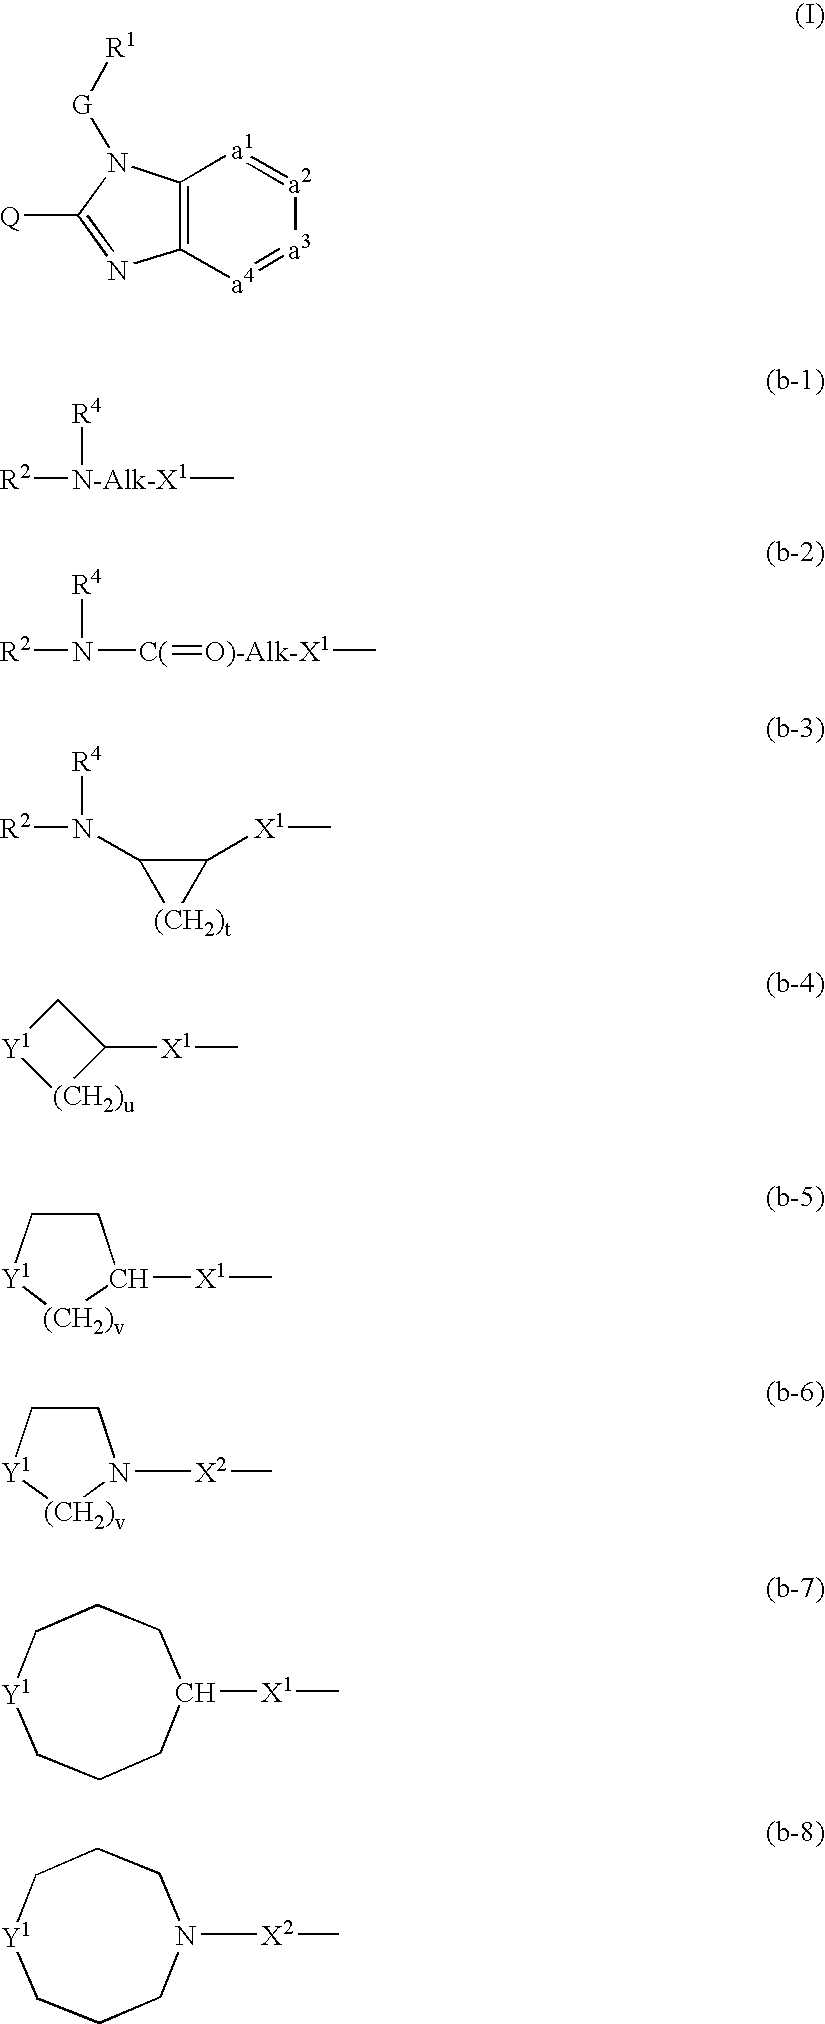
[R2][N-Alk-X1](C)[R4].[R2]N([C(]=[O)-Alk-X1]C)[R4].C1(N([R4])[R2])[(CH2)t]C1[X1]C.C1[Y1][(CH2)u]C1[X1]C.C1C[Y1][(CH2)v]C1[X1]C.C1C[Y1][(CH2)v]N1[X2]C.C1CCC([X1]C)CCC[Y1]1.C1CCN([X2]C)CCC[Y1]1.C12=C([a4]=[a3][a2]=[a1]1)N=C([Q])N2[G][R1]
